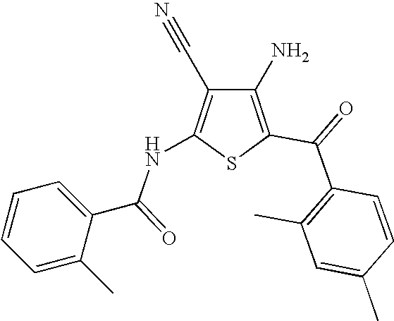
C1(N)=C(C(=O)C2=C(C)C=C(C)C=C2)SC(NC(C2=CC=CC=C2C)=O)=C1C#N
